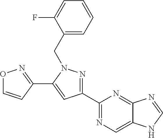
O1C=CC(C2=CC(C3=NC=C4C(=N3)N=CN4)=NN2CC2=CC=CC=C2F)=N1
